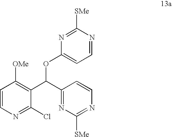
C1=CN=C(Cl)C(C(C2=NC([SMe])=NC=C2)OC2=CC=NC([SMe])=N2)=C1[OMe]
